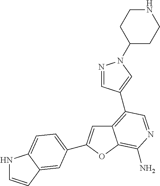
C12=C(C3=CN(C4CCNCC4)N=C3)C=NC(N)=C1OC(C1=CC=C3NC=CC3=C1)=C2
